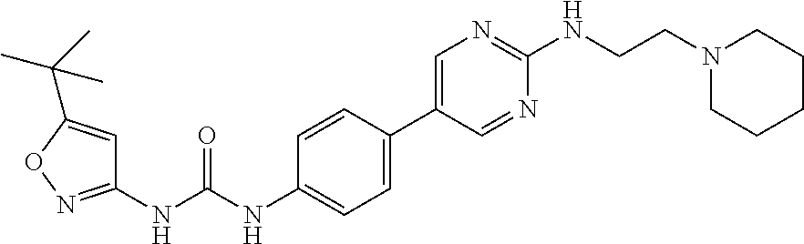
C1(C2=CC=C(NC(NC3=NOC(C(C)(C)C)=C3)=O)C=C2)=CN=C(NCCN2CCCCC2)N=C1
